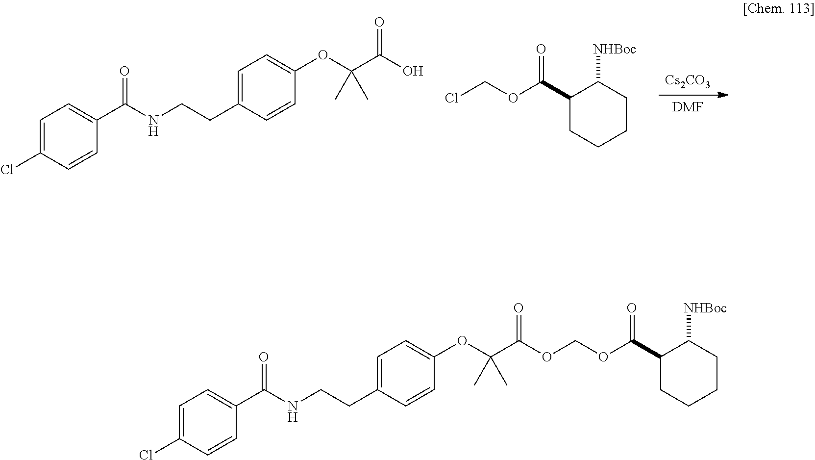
[Cs2CO3].[DMF].C1=C(Cl)C=CC(C(NCCC2=CC=C(OC(C(O)=O)(C)C)C=C2)=O)=C1.ClCOC(C1CCCCC1[NHBoc])=O.C1=C(Cl)C=CC(C(NCCC2=CC=C(OC(C(=O)OCOC(C3CCCCC3[NHBoc])=O)(C)C)C=C2)=O)=C1
